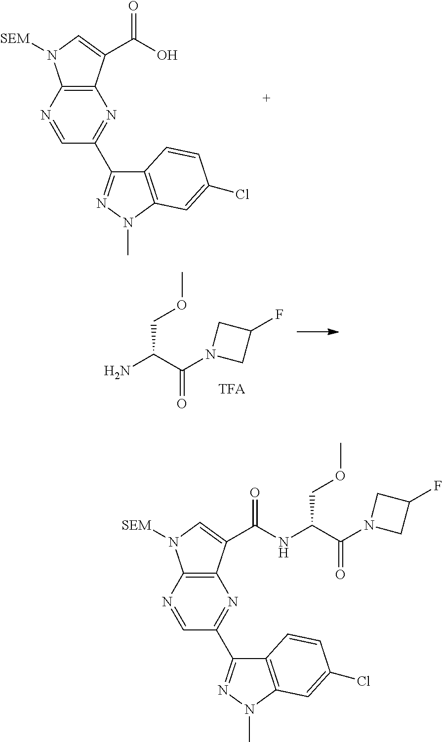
C12=C(N=CC(C3=NN(C)C4=C3C=CC(Cl)=C4)=N1)N([SEM])C=C2C(O)=O.NC(C(N1CC(F)C1)=O)COC.C12=C(N=CC(C3=NN(C)C4=C3C=CC(Cl)=C4)=N1)N([SEM])C=C2C(NC(C(N1CC(F)C1)=O)COC)=O
